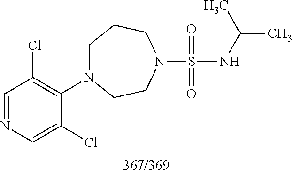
N(S(=O)(=O)N1CCN(C2=C(Cl)C=NC=C2Cl)CCC1)C(C)C
